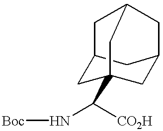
N(C([CO2H])C12CC3CC(C1)CC(C3)C2)[Boc]
